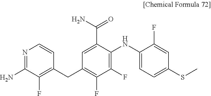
C1(F)=C(CC2=C(F)C(F)=C(NC3=CC=C(SC)C=C3F)C(C(N)=O)=C2)C=CN=C1N
